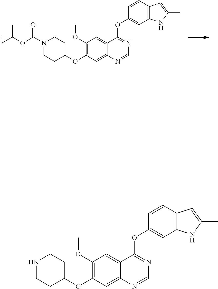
O(C1=C(OC)C=C2C(=C1)N=CN=C2OC1=CC2=C(C=C1)C=C(C)N2)C1CCN(C(=O)OC(C)(C)C)CC1.C1(OC2=C(OC)C=C3C(=C2)N=CN=C3OC2=CC3=C(C=C2)C=C(C)N3)CCNCC1
